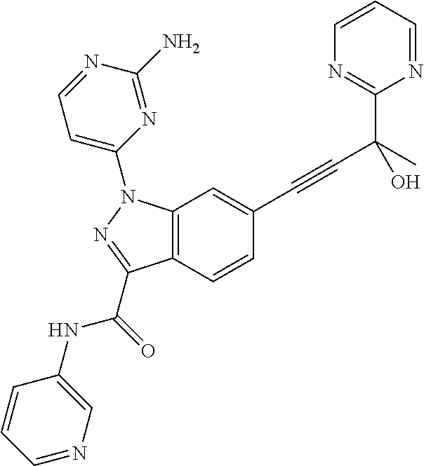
C12=C(C=CC(C#CC(O)(C)C3=NC=CC=N3)=C1)C(C(NC1=CN=CC=C1)=O)=NN2C1=CC=NC(N)=N1
